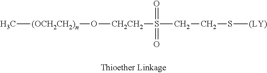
C[(OCH2CH2)n]O[CH2CH2]S(CCS[(LY)])(=O)=O
